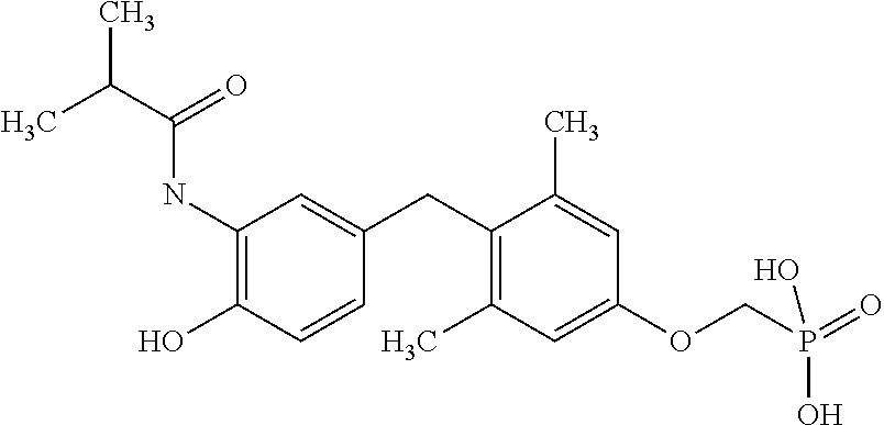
C1=C(CC2=C(C)C=C(OCP(O)(=O)O)C=C2C)C=CC(O)=C1NC(=O)C(C)C
